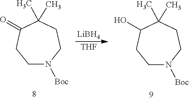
C1CC(C)(C)C(=O)CCN1[Boc].[LiBH4].[THF].C1CC(C)(C)C(O)CCN1[Boc]
